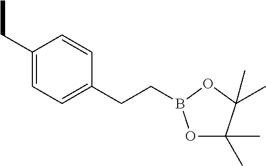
CCC1=CC=C(CCB2OC(C)(C)C(C)(C)O2)C=C1
